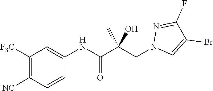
C1=C(NC(C(CN2C=C(Br)C(F)=N2)(C)O)=O)C=CC([NC])=C1[F3C]
